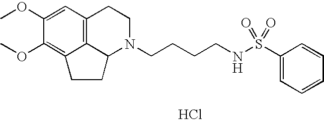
C12=C3C=C(OC)C(OC)=C1CCC2N(CCCCNS(C1=CC=CC=C1)(=O)=O)CC3.Cl
